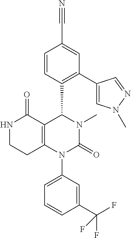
N1CCC2=C(C1=O)C(C1=C(C3=CN(C)N=C3)C=C(C#N)C=C1)N(C)C(=O)N2C1=CC=CC(C(F)(F)F)=C1
